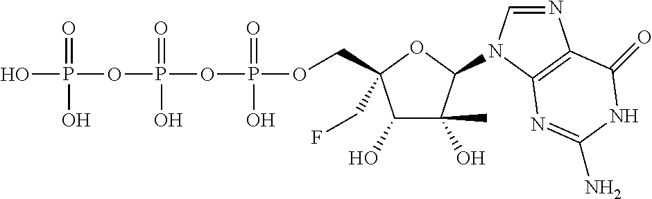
OP(=O)(OP(=O)(O)OP(=O)(O)OCC1(CF)C(O)C(O)(C)C(N2C=NC3=C2N=C(N)NC3=O)O1)O
